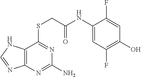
C12=C(N=C(N)N=C1SCC(NC1=CC(F)=C(O)C=C1F)=O)N=CN2
